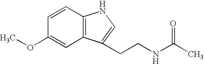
C1=C(OC)C=CC2=C1C(CCNC(C)=O)=CN2
